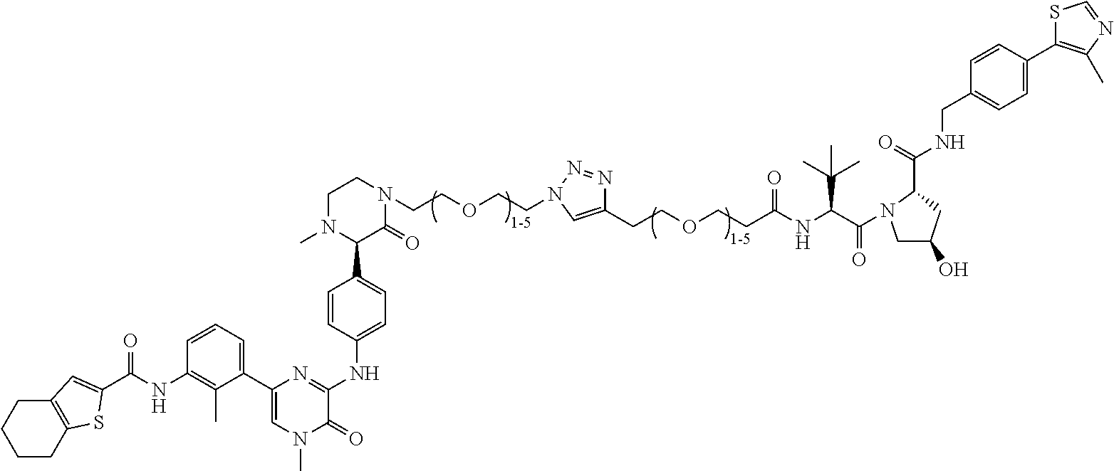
CN1CCN(CCOCCN2N=NC(CCOCCC(NC(C(N3CC(O)CC3C(NCC3=CC=C(C4=C(C)N=CS4)C=C3)=O)=O)C(C)(C)C)=O)=C2)C(=O)C1C1=CC=C(NC2=NC(C3=CC=CC(NC(=O)C4=CC5=C(CCCC5)S4)=C3C)=CN(C)C2=O)C=C1
